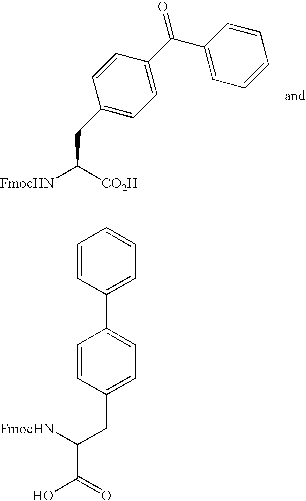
[FmocHN]C([CO2H])CC1=CC=C(C(=O)C2=CC=CC=C2)C=C1.C(C(O)=O)(CC1=CC=C(C2=CC=CC=C2)C=C1)[FmocHN]
